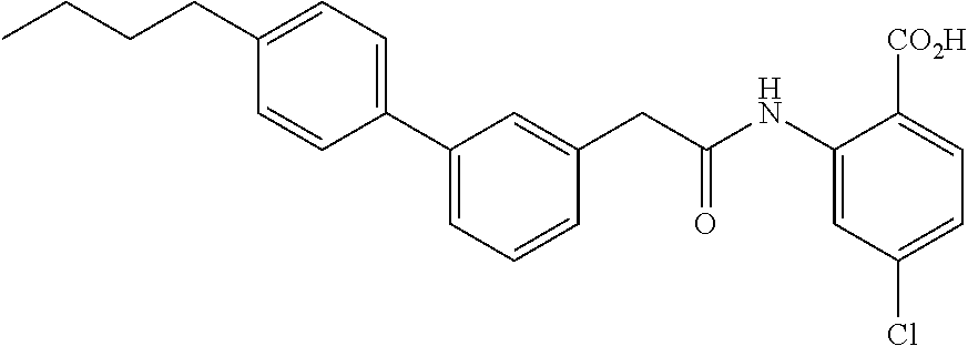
C1(CCCC)=CC=C(C2=CC=CC(CC(NC3=CC(Cl)=CC=C3[CO2H])=O)=C2)C=C1
